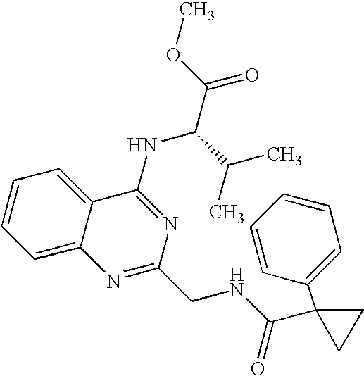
C12=CC=CC=C1C(NC(C(=O)OC)C(C)C)=NC(CNC(=O)C1(C3=CC=CC=C3)CC1)=N2
